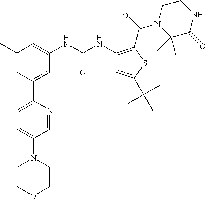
C1(C)=CC(C2=CC=C(N3CCOCC3)C=N2)=CC(NC(=O)NC2=C(C(N3C(C)(C)C(=O)NCC3)=O)SC(C(C)(C)C)=C2)=C1
